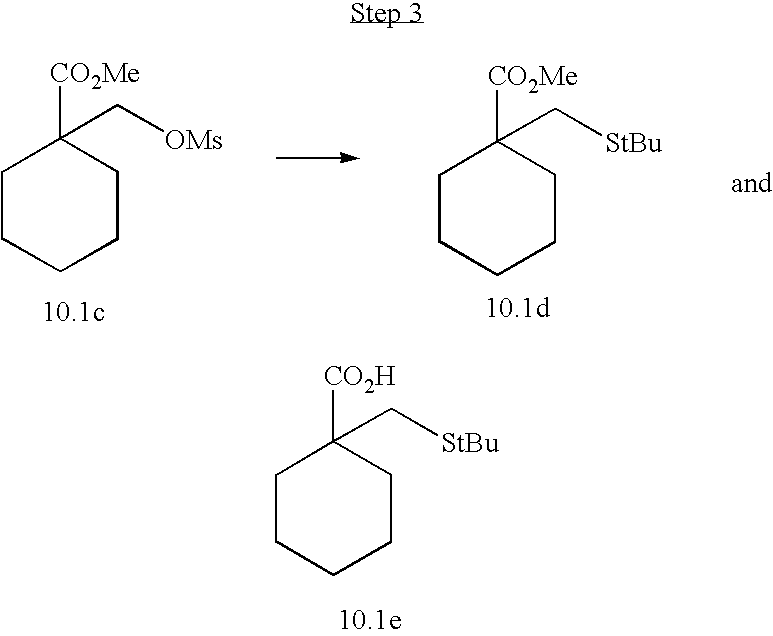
C1CCCCC1([CO2Me])C[OMs].C1CCCCC1([CO2Me])C[StBu].C1CCCCC1([CO2H])C[StBu]
